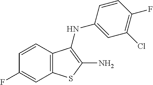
C1=CC2=C(C=C1F)SC(N)=C2NC1=CC(Cl)=C(F)C=C1
